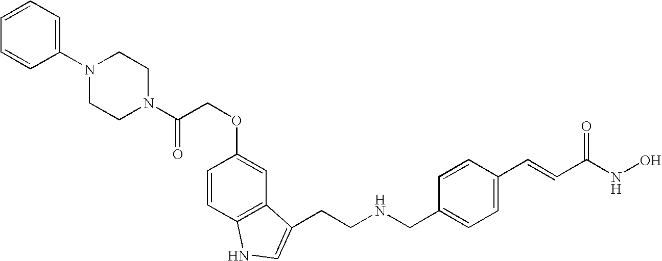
C(CNCC1=CC=C(C=CC(NO)=O)C=C1)C1=CNC2=C1C=C(OCC(=O)N1CCN(C3=CC=CC=C3)CC1)C=C2
